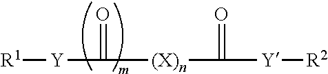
[R1][Y]C(=O)[(X)n]C(=O)[Y][R2]
